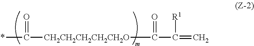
CC(=O)[CH2CH2CH2CH2CH2O]C(=O)C([R1])=C
